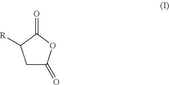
O=C1CC([R])C(=O)O1
